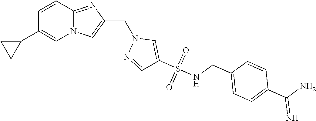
N12C(=NC(CN3N=CC(S(NCC4=CC=C(C(N)=N)C=C4)(=O)=O)=C3)=C1)C=CC(C1CC1)=C2
